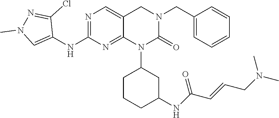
C1=C(CN2CC3=CN=C(NC4=CN(C)N=C4Cl)N=C3N(C3CCCC(NC(C=CCN(C)C)=O)C3)C2=O)C=CC=C1
